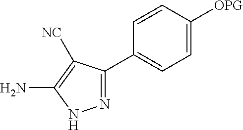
C1=CC([OPG])=CC=C1C1=NNC(N)=C1[NC]
